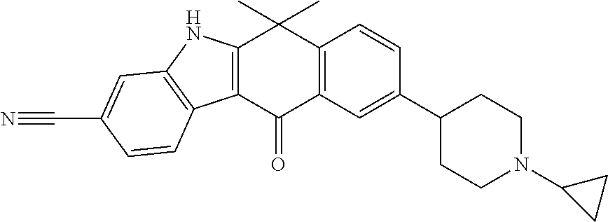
C12=C(C(=O)C3=C(C1(C)C)C=CC(C1CCN(C4CC4)CC1)=C3)C1=C(N2)C=C(C#N)C=C1
